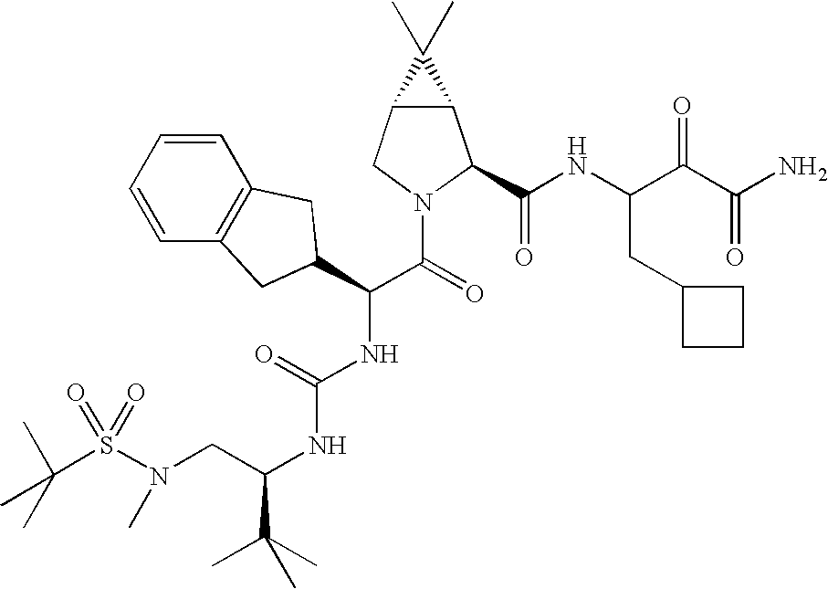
S(N(CC(NC(NC(C(=O)N1C(C(NC(C(C(N)=O)=O)CC2CCC2)=O)C2C(C1)C2(C)C)C1CC2=C(C=CC=C2)C1)=O)C(C)(C)C)C)(=O)(=O)C(C)(C)C
